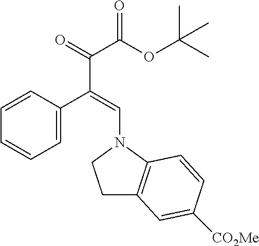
C1=C(C(=CN2CCC3=C2C=CC([CO2Me])=C3)C(=O)C(OC(C)(C)C)=O)C=CC=C1
